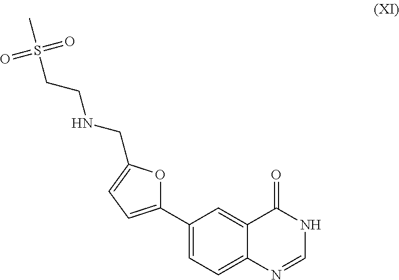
C1(C2=CC=C(CNCCS(C)(=O)=O)O2)=CC=C2C(=C1)C(=O)NC=N2
